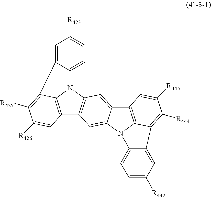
C12=C3N(C4=C1C=C1C(=C4)C4=C5N1C1=CC=C([R442])C=C1C5=C([R444])C([R445])=C4)C1=CC=C([R423])C=C1C3=C([R425])C([R426])=C2
